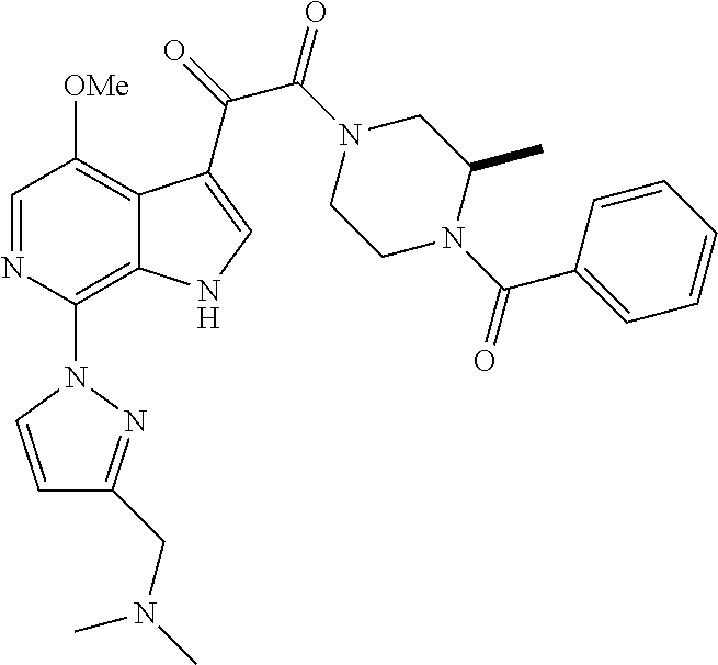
C1=NC(N2C=CC(CN(C)C)=N2)=C2C(=C1[OMe])C(C(=O)C(N1CCN(C(C3=CC=CC=C3)=O)C(C)C1)=O)=CN2
